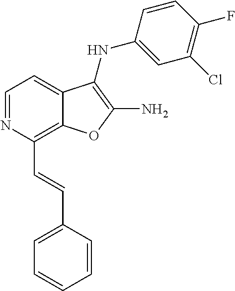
C1(Cl)=C(F)C=CC(NC2=C(N)OC3=C(C=CC4=CC=CC=C4)N=CC=C32)=C1
